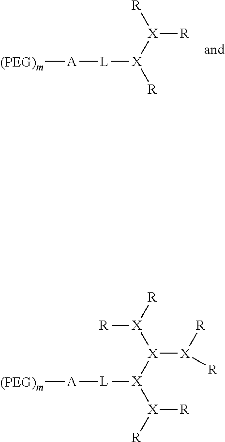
[X]([X]([R])[L][A][(PEG)m])([R])[R].[X]([X]([X]([R])[R])[L][A][(PEG)m])([X]([R])[R])[X]([R])[R]
